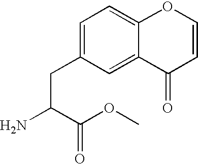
C1=C(CC(N)C(OC)=O)C=C2C(=C1)OC=CC2=O
